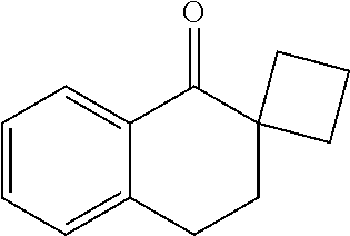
C1=CC=C2C(=C1)C(=O)C1(CC2)CCC1
